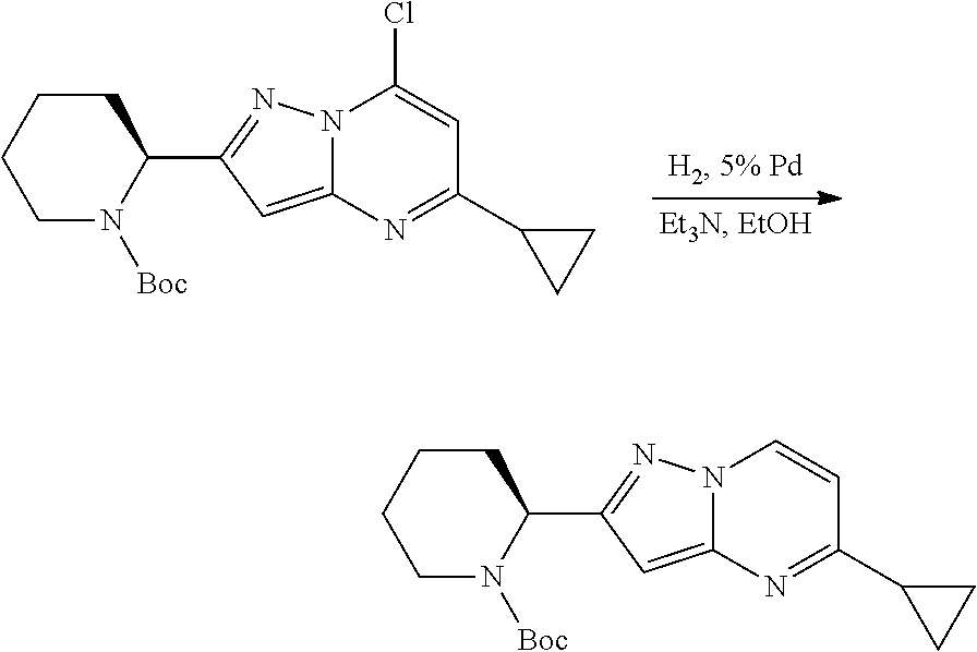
C1N([Boc])C(C2=NN3C(=C2)N=C(C2CC2)C=C3Cl)CCC1.C1N([Boc])C(C2=NN3C(=C2)N=C(C2CC2)C=C3)CCC1
